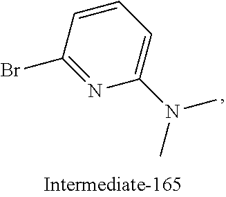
C1=CC(Br)=NC(N(C)C)=C1
